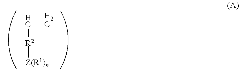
CC(CC)[R2][Z(R1)n]
